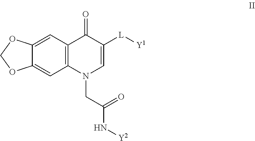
C1=C2C(=CC3=C1N(CC(N[Y2])=O)C=C([L][Y1])C3=O)OCO2
